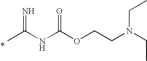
CC(NC(OCCN(CC)CC)=O)=N
